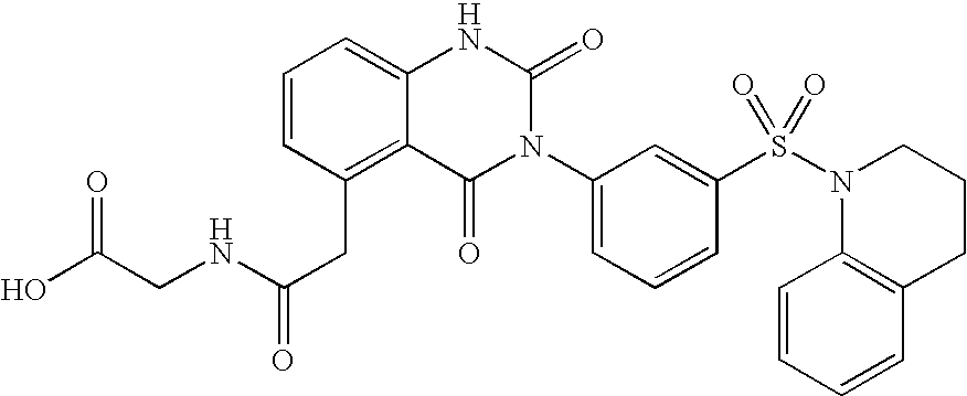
C12=C(CC(=O)NCC(O)=O)C=CC=C1NC(=O)N(C1=CC=CC(S(N3C4=C(CCC3)C=CC=C4)(=O)=O)=C1)C2=O
